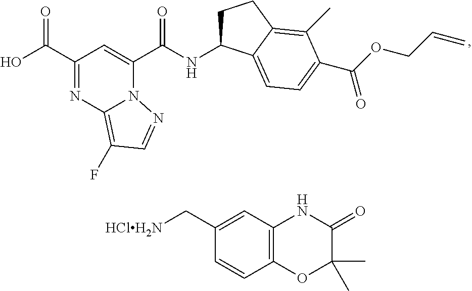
C1(C(O)=O)=NC2=C(F)C=NN2C(C(NC2CCC3=C(C)C(C(OCC=C)=O)=CC=C23)=O)=C1.C1(C[HClH2N])=CC2=C(C=C1)OC(C)(C)C(=O)N2
